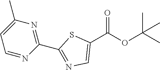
C1(C(OC(C)(C)C)=O)=CN=C(C2=NC(C)=CC=N2)S1
